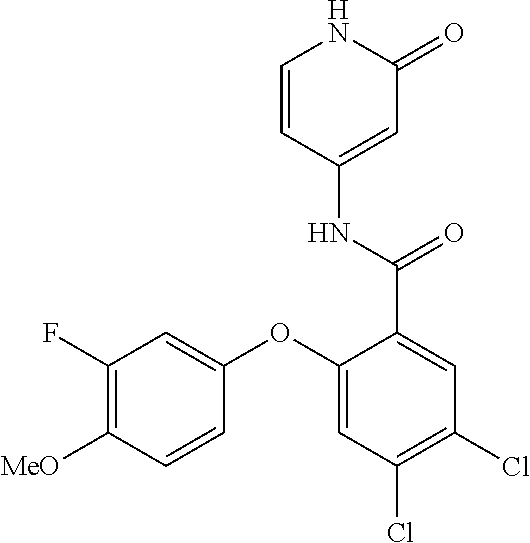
C1=CC(NC(=O)C2=CC(Cl)=C(Cl)C=C2OC2=CC(F)=C([MeO])C=C2)=CC(=O)N1
